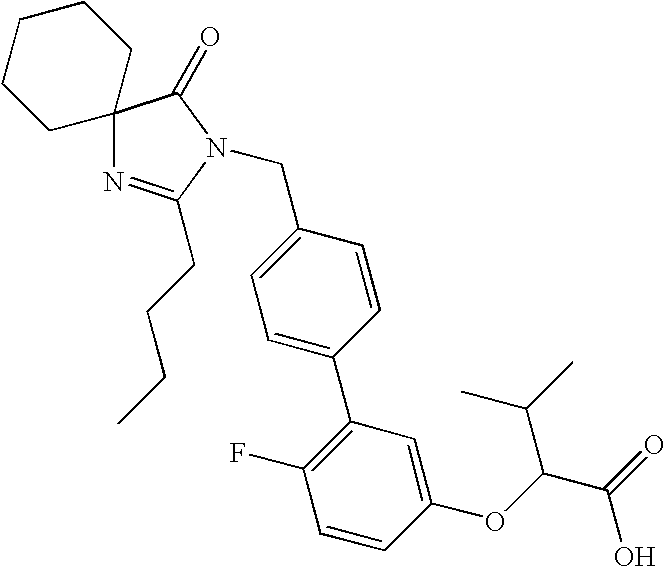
C12(N=C(CCCC)N(CC3=CC=C(C4=C(F)C=CC(OC(C(=O)O)C(C)C)=C4)C=C3)C1=O)CCCCC2
